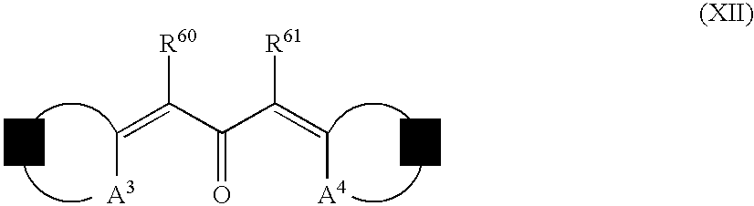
C(=C[A3])([R60])C(C(=C[A4])[R61])=O
